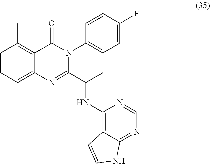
C1=CC=C2C(=C1C)C(=O)N(C1=CC=C(F)C=C1)C(C(NC1=C3C(=NC=N1)NC=C3)C)=N2
